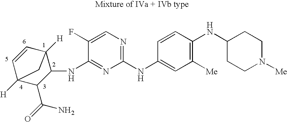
C1(NC2=CC([Me])=C(NC3CCN([Me])CC3)C=C2)=NC=C(F)C(NC2C3([H])C=CC([H])(C2C(=O)N)C3)=N1
